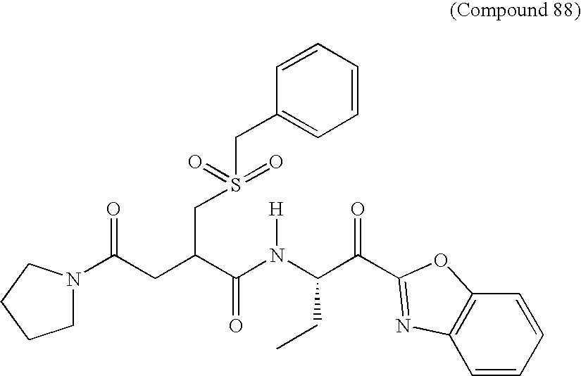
C(CC(C(=O)N([H])C(CC)C(=O)C1=NC2=C(C=CC=C2)O1)CS(=O)(=O)CC1=CC=CC=C1)(=O)N1CCCC1
